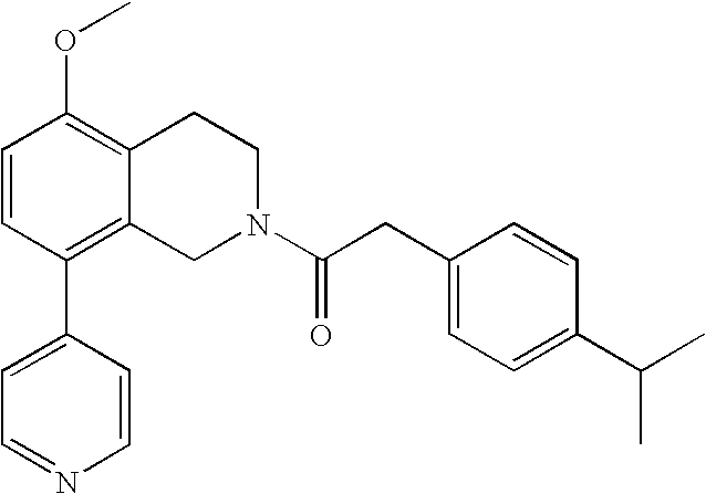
O(C1=C2C(=C(C3=CC=NC=C3)C=C1)CN(C(CC1=CC=C(C(C)C)C=C1)=O)CC2)C
